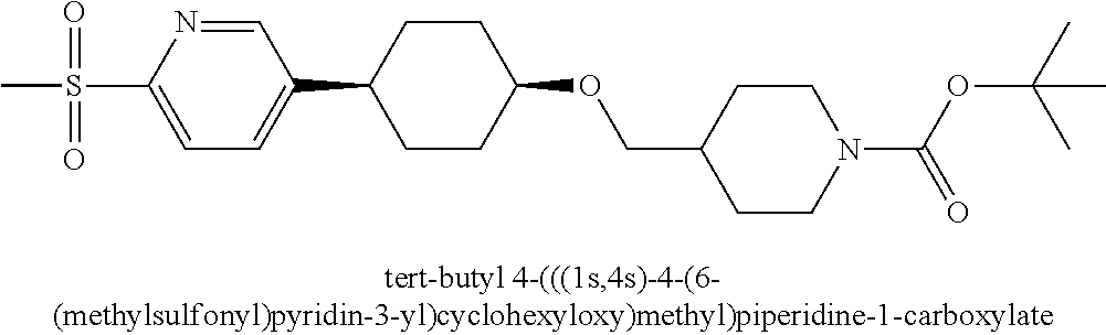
S(C1=CC=C(C2CCC(OCC3CCN(C(OC(C)(C)C)=O)CC3)CC2)C=N1)(=O)(=O)C
